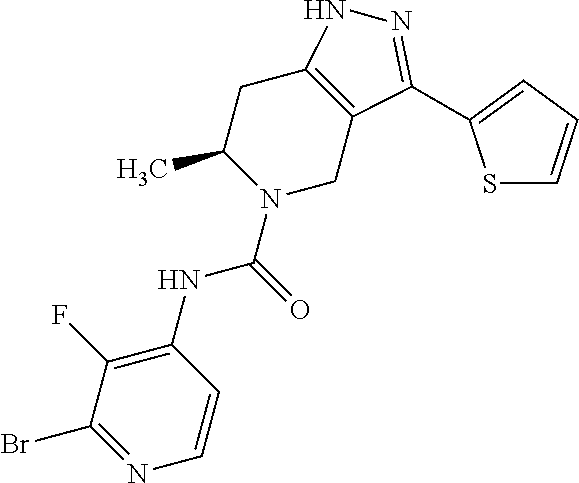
C1C2=C(CN(C(NC3=C(F)C(Br)=NC=C3)=O)C1C)C(C1=CC=CS1)=NN2
